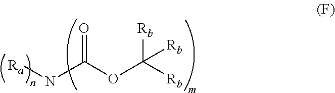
O=C(OC([Rb])([Rb])[Rb])N[Ra]
